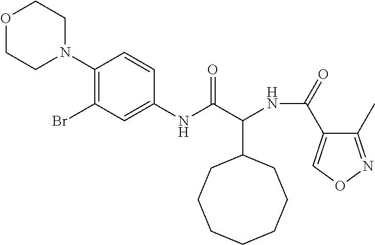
C(C1CCCCCCC1)(NC(C1=CON=C1C)=O)C(=O)NC1=CC(Br)=C(N2CCOCC2)C=C1
